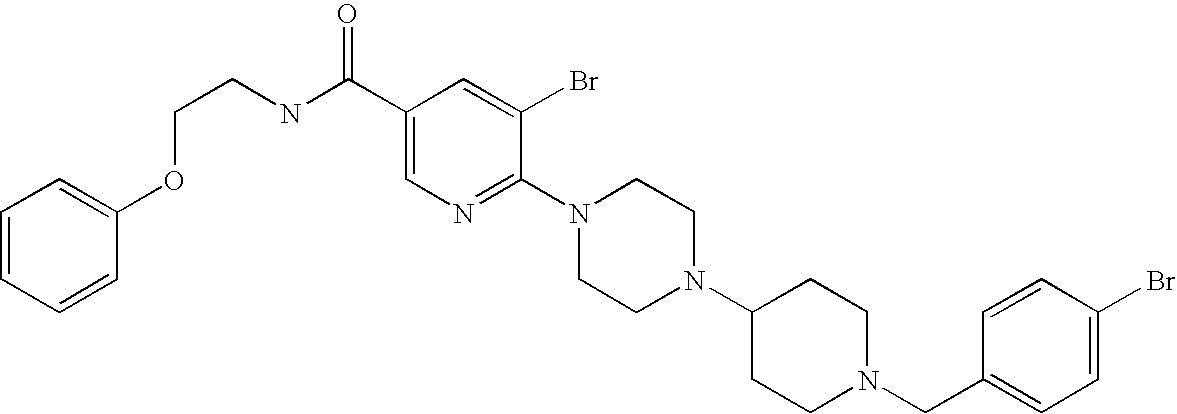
C1(Br)=CC=C(CN2CCC(N3CCN(C4=NC=C(C(NCCOC5=CC=CC=C5)=O)C=C4Br)CC3)CC2)C=C1
